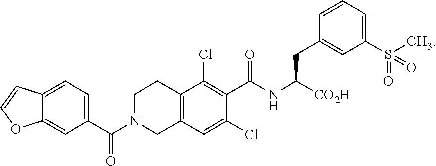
C1=C(C(N2CC3=C(C(Cl)=C(C(NC([CO2H])CC4=CC(S(C)(=O)=O)=CC=C4)=O)C(Cl)=C3)CC2)=O)C=C2C(=C1)C=CO2
